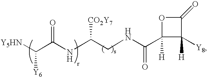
C(C(NC(CNC(C1([H])C([Y8])([H])C(=O)O1)=O)[CO2Y7])=O)([Y5HN])[Y6]
